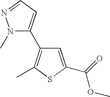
N1(C)C(C2=C(C)SC(C(=O)OC)=C2)=CC=N1
